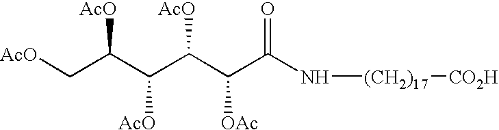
[AcO]CC(C(C(C(C(N[(CH2)17][CO2H])=O)[OAc])[AcO])[AcO])[AcO]
